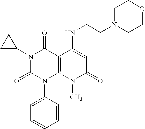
N1(C2CC2)C(=O)N(C2=CC=CC=C2)C2=C(C1=O)C(NCCN1CCOCC1)=CC(=O)N2C
